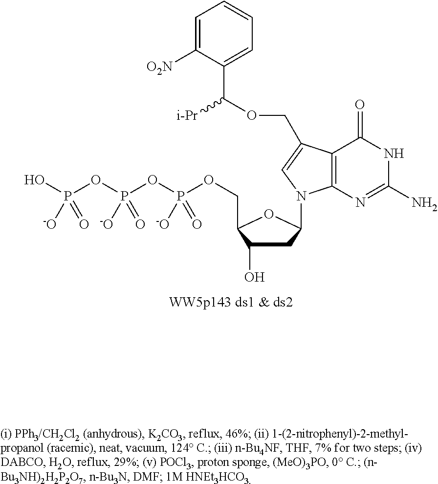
C1C(O)C(COP(OP(OP(O)([-O])=O)([-O])=O)([-O])=O)OC1N1C2=C(C(=O)NC(N)=N2)C(COC([i-Pr])C2=CC=CC=C2[O2N])=C1
